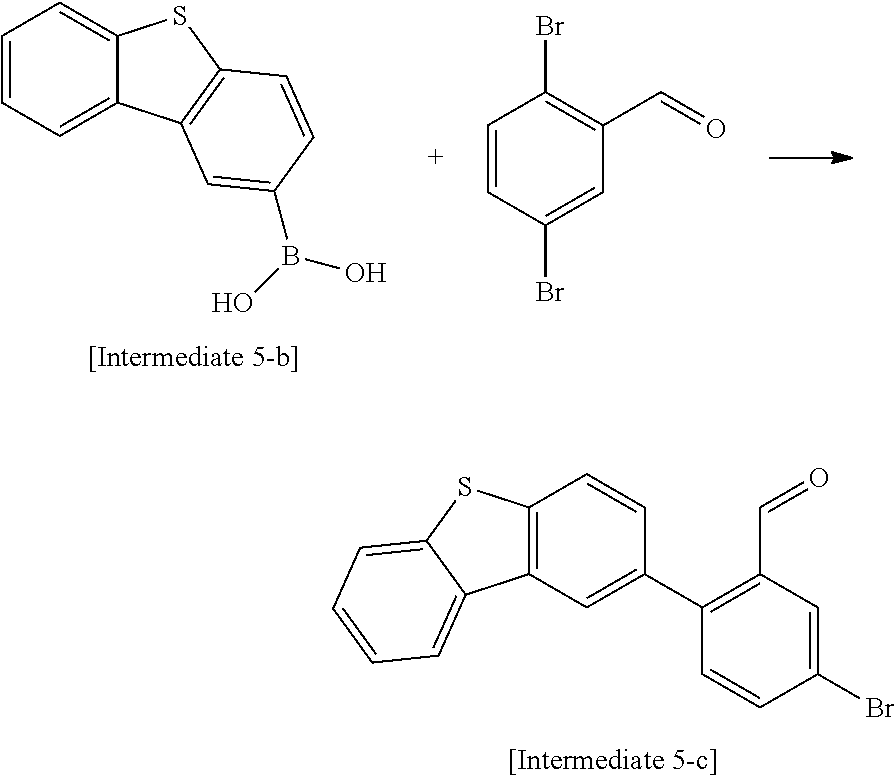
C12=C(C=C(C3=C(C=O)C=C(Br)C=C3)C=C1)C1=CC=CC=C1S2.C1=CC=C2C(=C1)SC1=C2C=C(B(O)O)C=C1.C1=CC(Br)=CC(C=O)=C1Br
